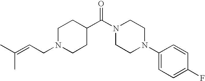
C1N(CC=C(C)C)CCC(C(N2CCN(C3=CC=C(F)C=C3)CC2)=O)C1
